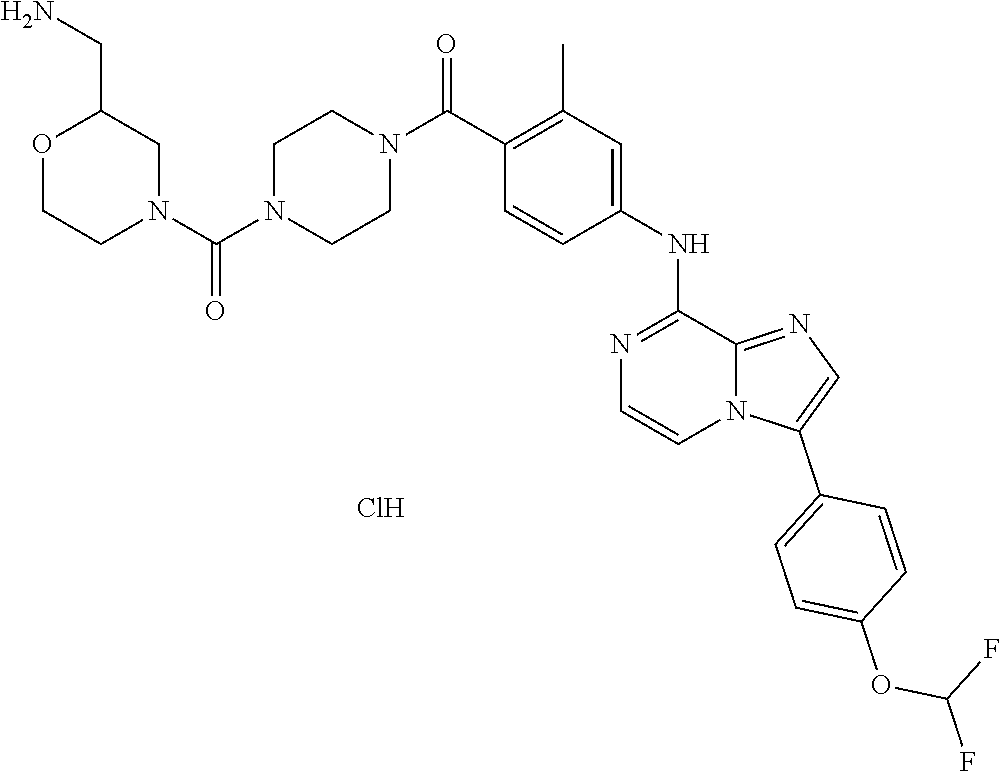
C1=C(NC2=NC=CN3C2=NC=C3C2=CC=C(OC(F)F)C=C2)C=CC(C(N2CCN(C(N3CC(CN)OCC3)=O)CC2)=O)=C1C.Cl
